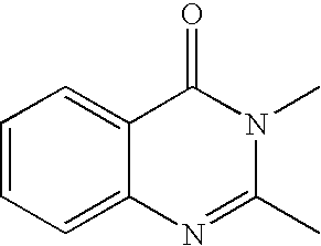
C1=CC=C2C(=C1)C(=O)N(C)C(C)=N2
